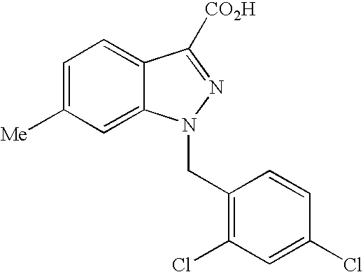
C1=C([Me])C=C2C(=C1)C([CO2H])=NN2CC1=C(Cl)C=C(Cl)C=C1
